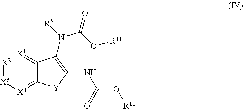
[X2]=[X3][X4]=C1C(=[X1])C(N([R5])C(O[R11])=O)=C(NC(O[R11])=O)[Y]1
